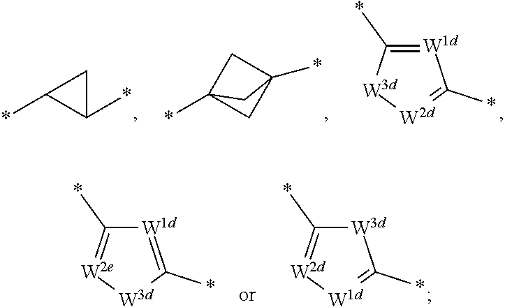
C1(*)CC1*.C12(*)CC(*)(C1)C2.[W1d]1=C(*)[W3d][W2d]=C1*.[W1d]1=C(*)[W3d][W2e]=C1*.[W3d]1C(*)=[W2d][W1d]=C1*
